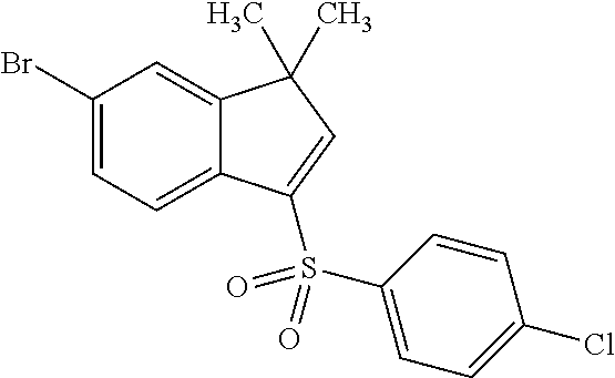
C1(Br)=CC=C2C(=C1)C(C)(C)C=C2S(C1=CC=C(Cl)C=C1)(=O)=O
